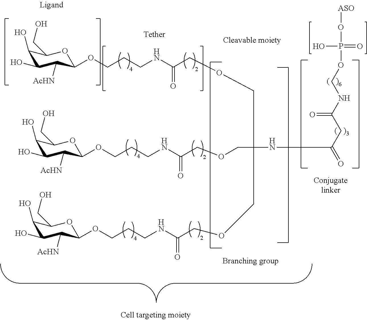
C1(O)C(O)C([AcHN])C(OCCCNC(COCC(COCC(NCCCOC2C([AcHN])C(O)C(O)C(CO)O2)=O)(CCCOCC(NCCCOC2C([AcHN])C(O)C(O)C(CO)O2)=O)NC(=O)CC(NCOP(=O)(O)O[ASO])=O)=O)OC1CO
